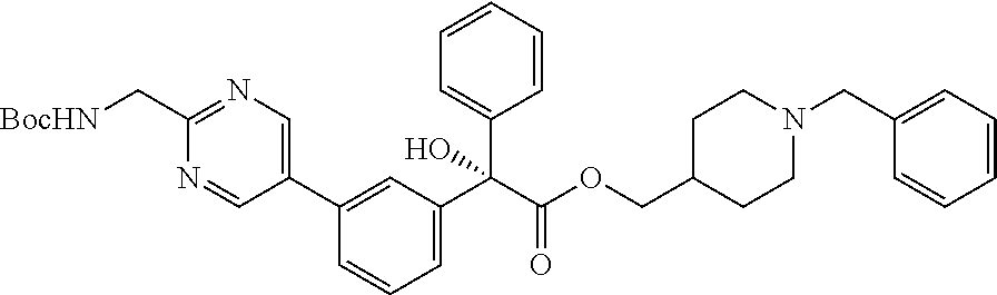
N1=CC(C2=CC(C(C(OCC3CCN(CC4=CC=CC=C4)CC3)=O)(C3=CC=CC=C3)O)=CC=C2)=CN=C1C[BocHN]
